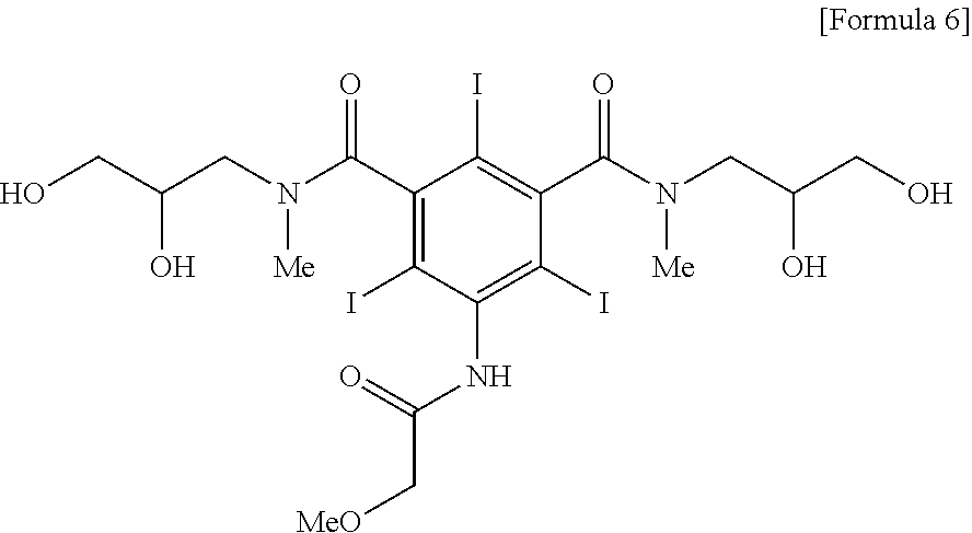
OCC(CN(C(C1=C(I)C(NC(C[MeO])=O)=C(I)C(C(N(CC(CO)O)[Me])=O)=C1I)=O)[Me])O
